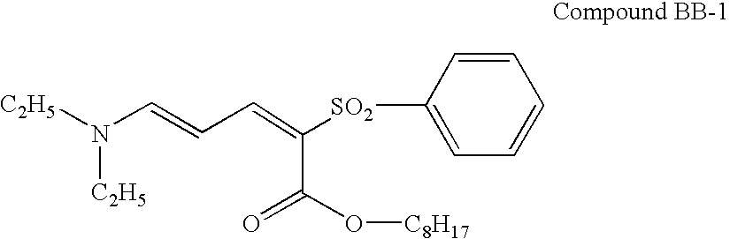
C1=CC=CC([SO2]C(C(O[C8H17])=O)=CC=CN([C2H5])[C2H5])=C1
